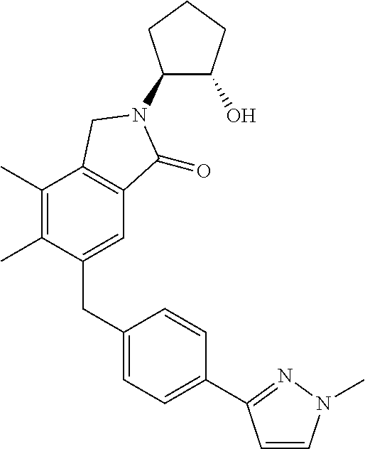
C1(N2C(=O)C3=C(C(C)=C(C)C(CC4=CC=C(C5=NN(C)C=C5)C=C4)=C3)C2)C(O)CCC1
